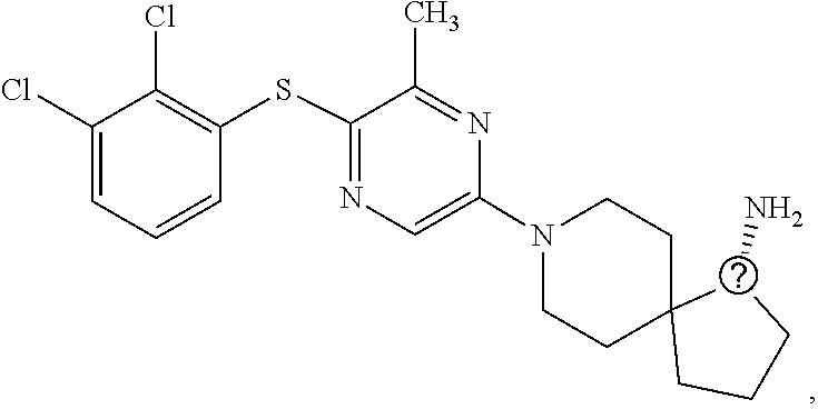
C1C2(CCCC2N)CCN(C2=CN=C(SC3=C(Cl)C(Cl)=CC=C3)C(C)=N2)C1
